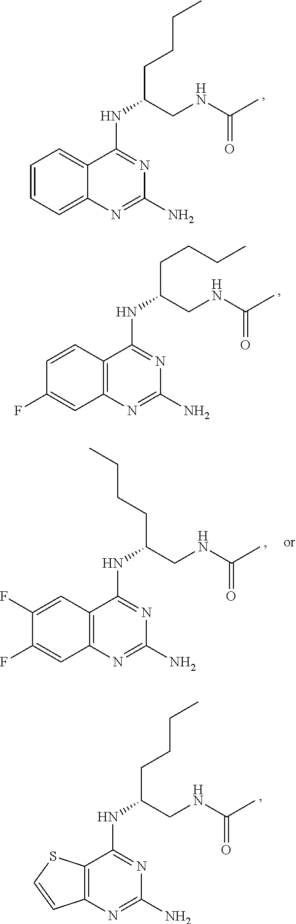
C12=CC=CC=C1N=C(N)N=C2NC(CCCC)CNC(C)=O.C12=C(N=C(N)N=C1NC(CCCC)CNC(C)=O)C=C(F)C=C2.C12=C(N=C(N)N=C1NC(CCCC)CNC(C)=O)C=C(F)C(F)=C2.C12=C(N=C(N)N=C1NC(CCCC)CNC(C)=O)C=CS2
